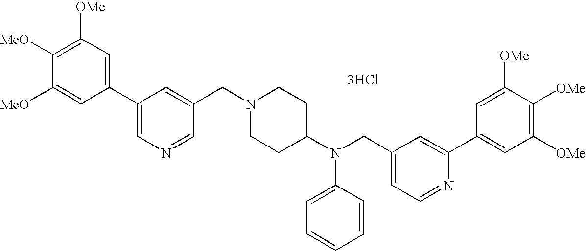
C1=C([MeO])C([MeO])=C([OMe])C=C1C1=CN=CC(CN2CCC(N(CC3=CC=NC(C4=CC([OMe])=C([OMe])C([OMe])=C4)=C3)C3=CC=CC=C3)CC2)=C1.[3HCl]
